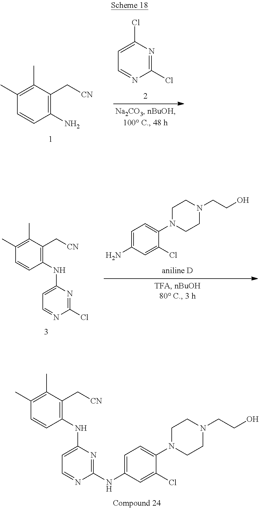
N1=C(Cl)N=CC=C1NC1=C(C[CN])C(C)=C(C)C=C1.NC1=CC=C(N2CCN(CCO)CC2)C(Cl)=C1.N1=C(NC2=CC=C(N3CCN(CCO)CC3)C(Cl)=C2)N=CC=C1NC1=C(C[CN])C(C)=C(C)C=C1.C1(C[CN])=C(N)C=CC(C)=C1C.N1=C(Cl)N=CC=C1Cl
